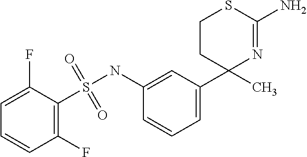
C1(NS(C2=C(F)C=CC=C2F)(=O)=O)=CC(C2(C)N=C(N)SCC2)=CC=C1
